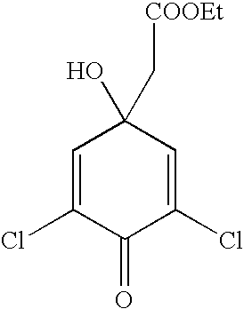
C1=C(Cl)C(=O)C(Cl)=CC1(O)C[COOEt]
